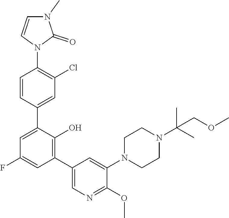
C1=C(C2=CC(Cl)=C(N3C(=O)N(C)C=C3)C=C2)C(O)=C(C2=CN=C(OC)C(N3CCN(C(C)(C)COC)CC3)=C2)C=C1F
